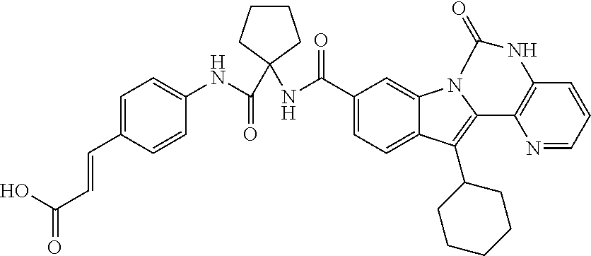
C1CCC(C(NC2=CC=C(C=CC(O)=O)C=C2)=O)(NC(C2=CC=C3C(=C2)N2C(=C3C3CCCCC3)C3=C(C=CC=N3)NC2=O)=O)C1
